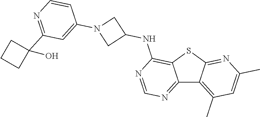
C12=NC=NC(NC3CN(C4=CC(C5(O)CCC5)=NC=C4)C3)=C1SC1=NC(C)=CC(C)=C21
